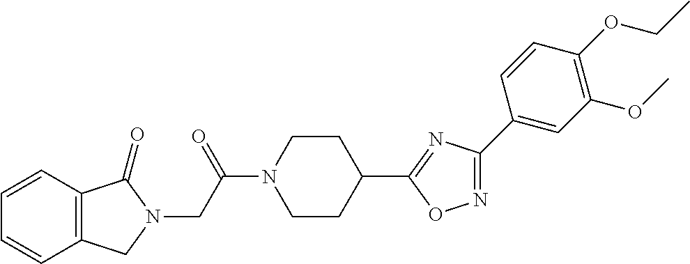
C1=CC2=C(C=C1)CN(CC(N1CCC(C3=NC(C4=CC(OC)=C(OCC)C=C4)=NO3)CC1)=O)C2=O
